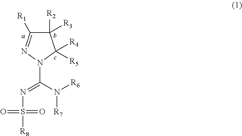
C1([R2])([R3])C([R1])=NN(C(N([R6])[R7])=NS(=O)(=O)[R8])C1([R4])[R5]
